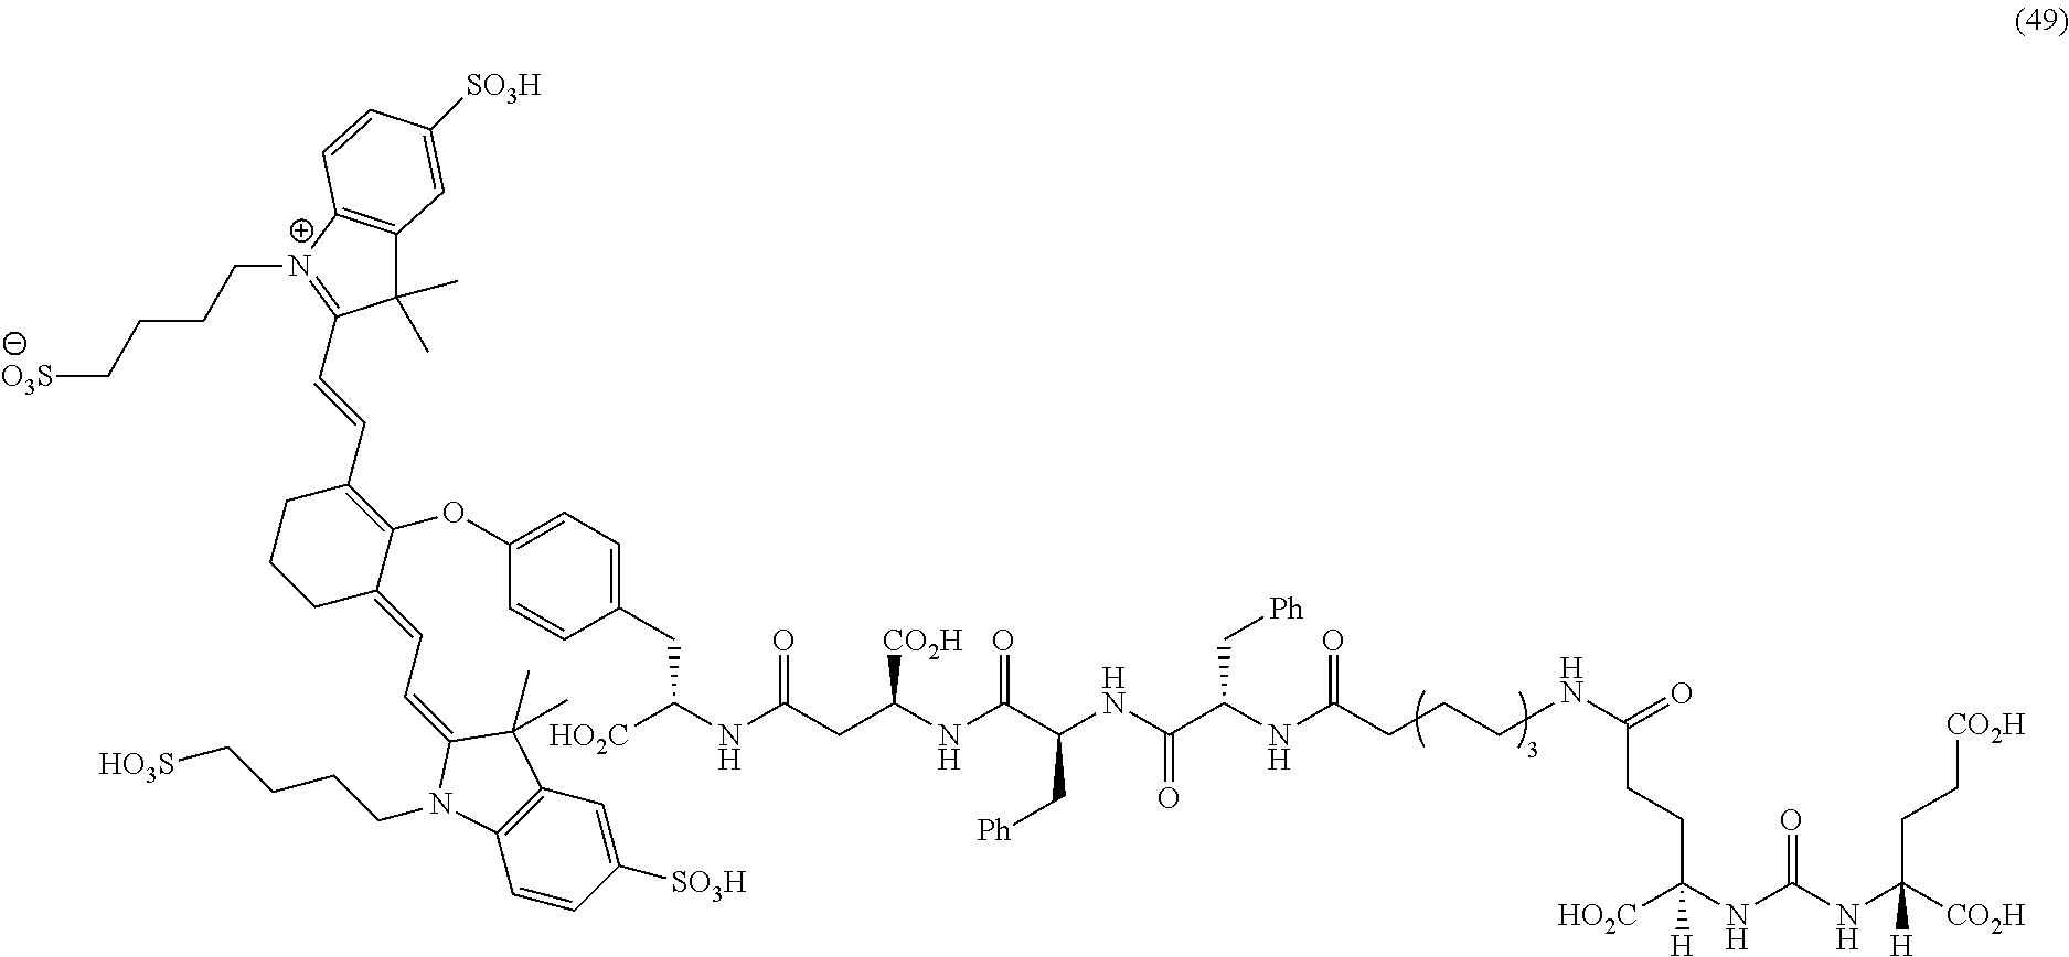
[CO2H]C(NC(NC([HO2C])([H])CCC(=O)NCCCC(NC(C(NC(C[Ph])C(NC(CC(NC([HO2C])CC1=CC=C(OC2=C(C=CC3=[N+](CCCC[O3S])C4=C(C3(C)C)C=C([SO3H])C=C4)CCCC2=CC=C2C(C)(C)C3=C(N2CCCC[HO3S])C=CC([SO3H])=C3)C=C1)=O)[CO2H])=O)=O)C[Ph])=O)=O)([H])CC[CO2H]
